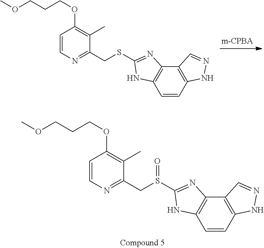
C1=CC2=C(C3=C1NC(SCC1=NC=CC(OCCCOC)=C1C)=N3)C=NN2.C1=CC2=C(C3=C1NC(S(CC1=NC=CC(OCCCOC)=C1C)=O)=N3)C=NN2
